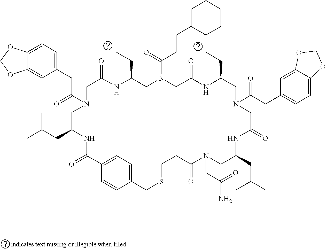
C1=CC2=CC=C1C(=O)NC(CC(C)C)CN(C(=O)CC1=CC=C3C(=C1)OCO3)CC(=O)NC(CC)CN(C(=O)CCC1CCCCC1)CC(=O)NC(CC)CN(C(CC1=CC=C3C(=C1)OCO3)=O)CC(=O)NC(CC(C)C)CN(CC(N)=O)C(=O)CCSC2
